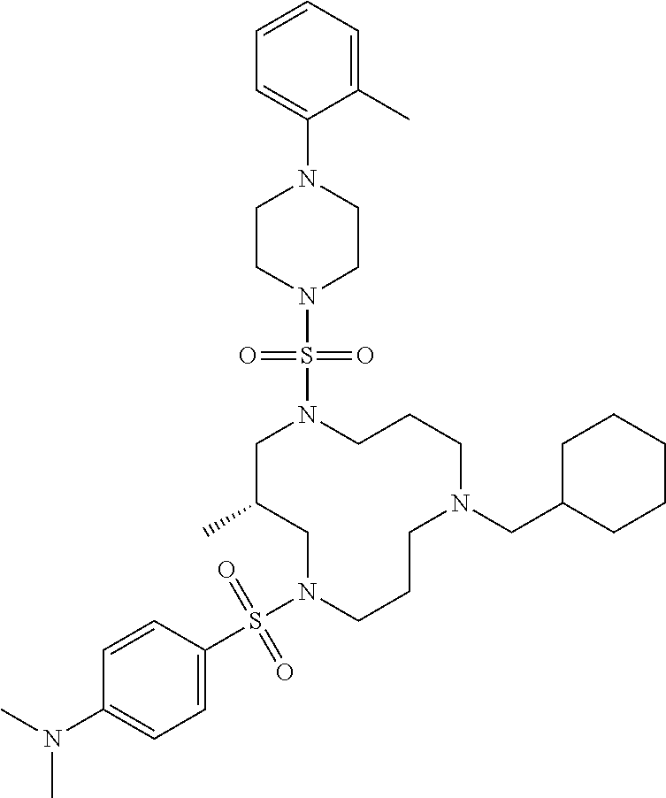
C1C(C)CN(S(C2=CC=C(N(C)C)C=C2)(=O)=O)CCCN(CC2CCCCC2)CCCN1S(N1CCN(C2=CC=CC=C2C)CC1)(=O)=O
